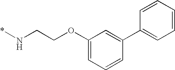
C(CN*)OC1=CC=CC(C2=CC=CC=C2)=C1
